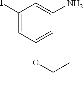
C1(I)=CC(OC(C)C)=CC(N)=C1
